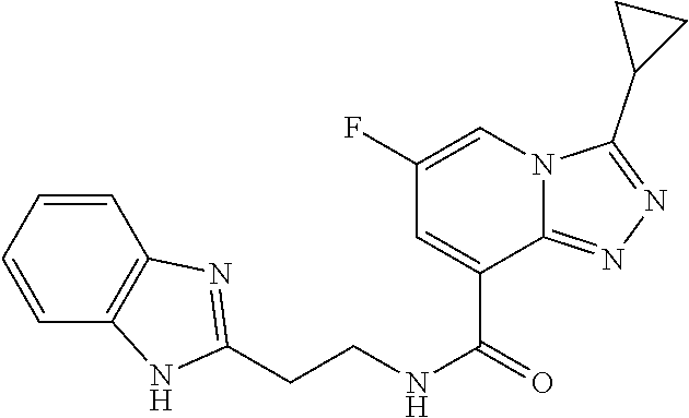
C1=CC=CC2=C1N=C(CCNC(=O)C1=CC(F)=CN3C1=NN=C3C1CC1)N2
